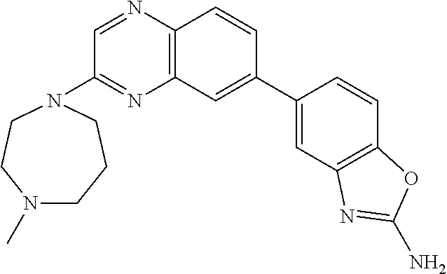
C1(N2CCCN(C)CC2)=NC2=C(N=C1)C=CC(C1=CC3=C(C=C1)OC(N)=N3)=C2
